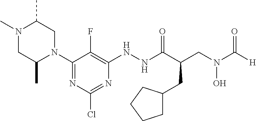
N1(C2=NC(Cl)=NC(NNC(C(CN(C(=O)[H])O)CC3CCCC3)=O)=C2F)CC(C)N(C)CC1C
